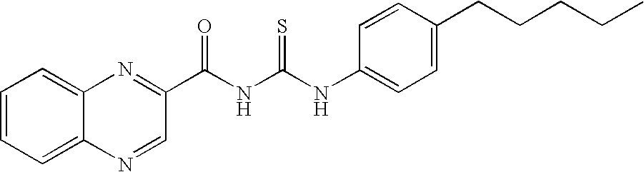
C(NC(NC1=CC=C(CCCCC)C=C1)=S)(=O)C1=NC2=CC=CC=C2N=C1
